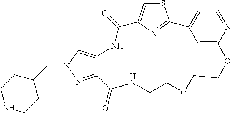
S1C=C2N=C1C1=CC=NC(=C1)OCCOCCNC(=O)C1=NN(CC3CCNCC3)C=C1NC2=O
